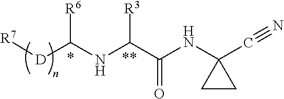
[R7][D]C(NC(C(NC1(C#N)CC1)=O)[R3])[R6]
